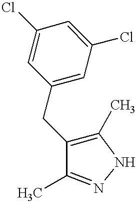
C1(Cl)=CC(CC2=C(C)NN=C2C)=CC(Cl)=C1
